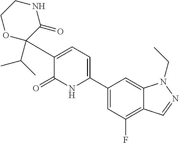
C1(C2=CC=C(C3(C(C)C)OCCNC3=O)C(=O)N2)=CC(F)=C2C(=C1)N(CC)N=C2
